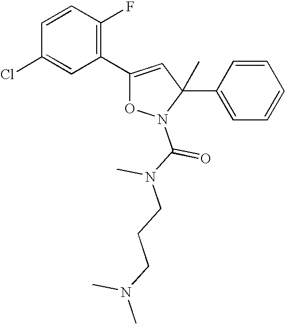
C1=CC(F)=C(C2=CC(C3=CC=CC=C3)(C)N(C(N(CCCN(C)C)C)=O)O2)C=C1Cl
